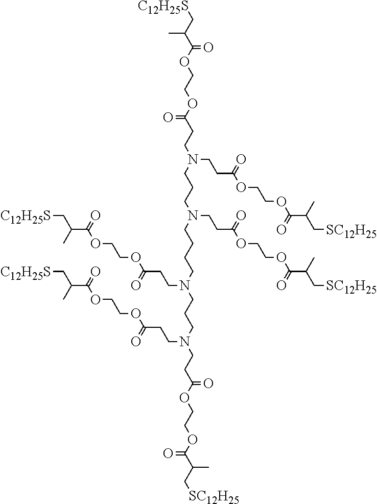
[C12H25S]CC(C(OCCOC(CCN(CCCN(CCCCN(CCCN(CCC(OCCOC(C(C[SC12H25])C)=O)=O)CCC(OCCOC(C(C[C12H25S])C)=O)=O)CCC(OCCOC(C(C[C12H25S])C)=O)=O)CCC(OCCOC(C(C[SC12H25])C)=O)=O)CCC(OCCOC(C(C[SC12H25])C)=O)=O)=O)=O)C
